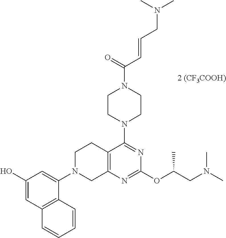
C1(O)=CC2=C(C(N3CC4=C(CC3)C(N3CCN(C(=O)C=CCN(C)C)CC3)=NC(OC(CN(C)C)C)=N4)=C1)C=CC=C2
